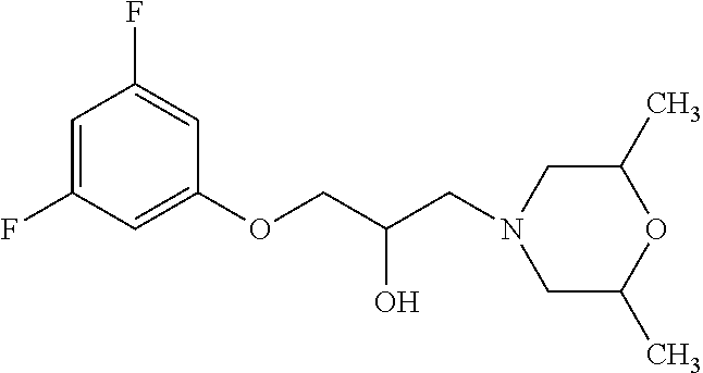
C1=C(F)C=C(OCC(CN2CC(C)OC(C)C2)O)C=C1F
